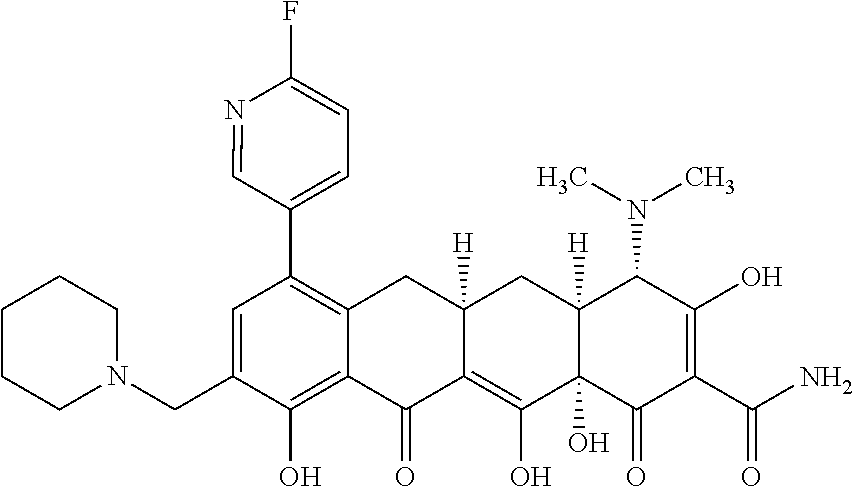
C1=C(CN2CCCCC2)C(O)=C2C(=C1C1=CC=C(F)N=C1)CC1([H])C(=C(O)C3(O)C([H])(C1)C(N(C)C)C(O)=C(C(N)=O)C3=O)C2=O
